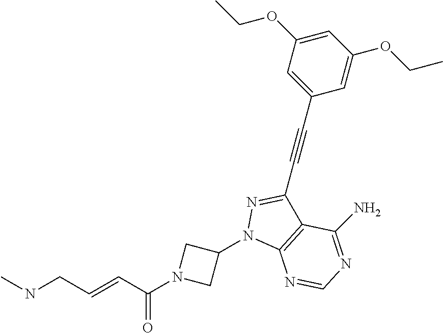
CNCC=CC(N1CC(N2C3=C(C(C#CC4=CC(OCC)=CC(OCC)=C4)=N2)C(N)=NC=N3)C1)=O
